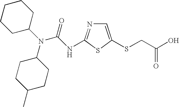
C1=C(SCC(O)=O)SC(NC(N(C2CCCCC2)C2CCC(C)CC2)=O)=N1
